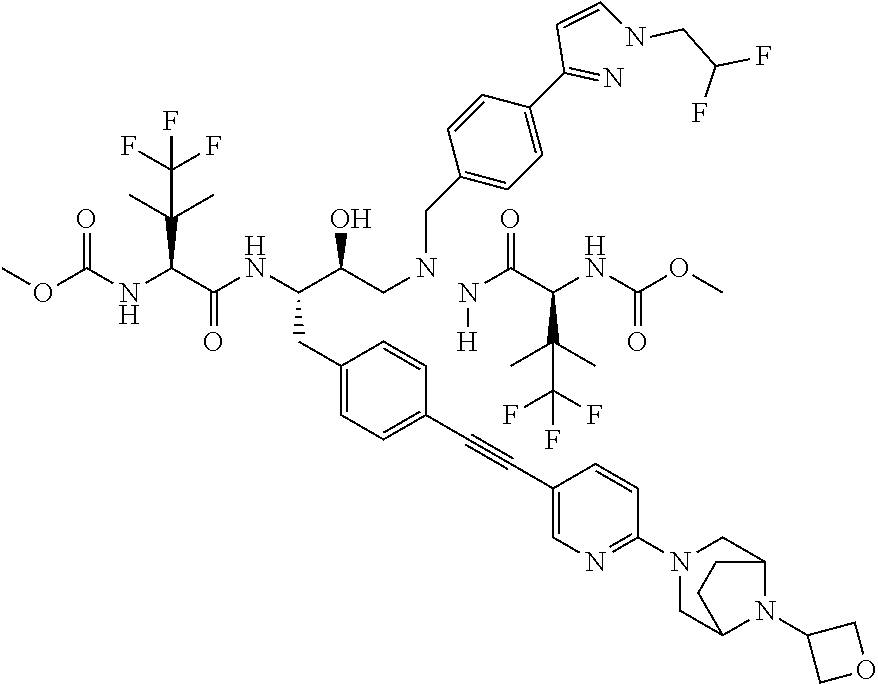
N(C(C(NC(OC)=O)C(C)(C)C(F)(F)F)=O)[H].C1(CC(C(CNCC2=CC=C(C(=N)C=CNCC(F)F)C=C2)O)NC(C(NC(OC)=O)C(C)(C)C(F)(F)F)=O)=CC=C(C#CC2=CN=C(N3CC4N(C5COC5)C(C3)CC4)C=C2)C=C1
